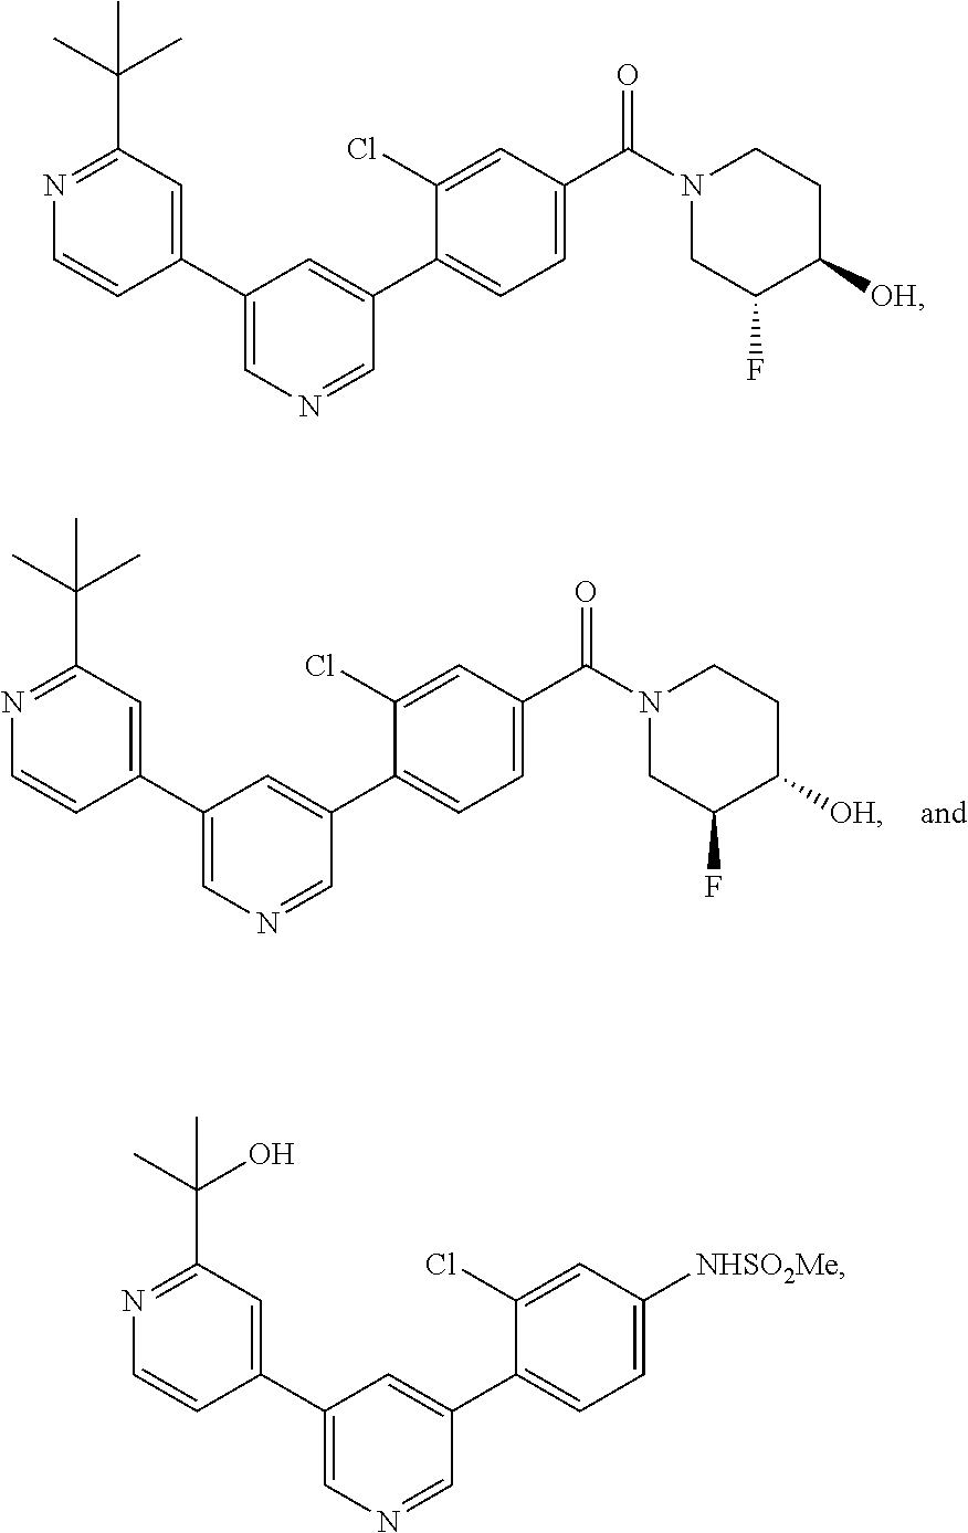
C1C(F)C([OH])CCN1C(C1=CC=C(C2=CC(C3=CC(C(C)(C)C)=NC=C3)=CN=C2)C(Cl)=C1)=O.[OH]C1C(F)CN(C(C2=CC=C(C3=CC(C4=CC(C(C)(C)C)=NC=C4)=CN=C3)C(Cl)=C2)=O)CC1.[NHSO2Me]C1=CC=C(C2=CC(C3=CC(C(O)(C)C)=NC=C3)=CN=C2)C(Cl)=C1
